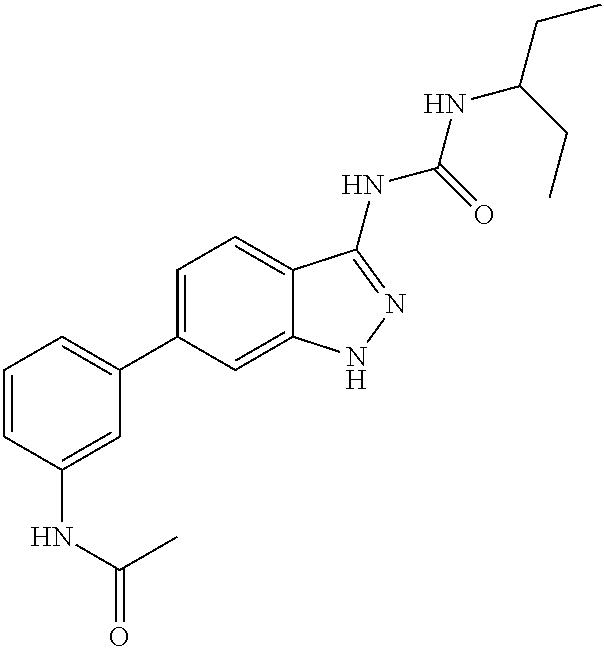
C1=CC(NC(C)=O)=CC(C2=CC=C3C(=C2)NN=C3NC(NC(CC)CC)=O)=C1
